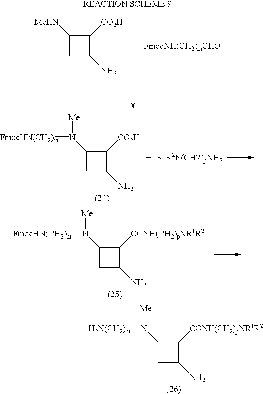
C1(N([Me])[H2N(CH2)m])CC(N)C1[CONH(CH2)pNR1R2].C1([MeHN])CC(N)C1[CO2H].C1(N([Me])[FmocHN(CH2)m])CC(N)C1[CO2H].C1(N([Me])[FmocHN(CH2)m])CC(N)C1[CONH(CH2)pNR1R2]
